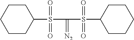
C1CC(S(C(S(C2CCCCC2)(=O)=O)=[N2])(=O)=O)CCC1
